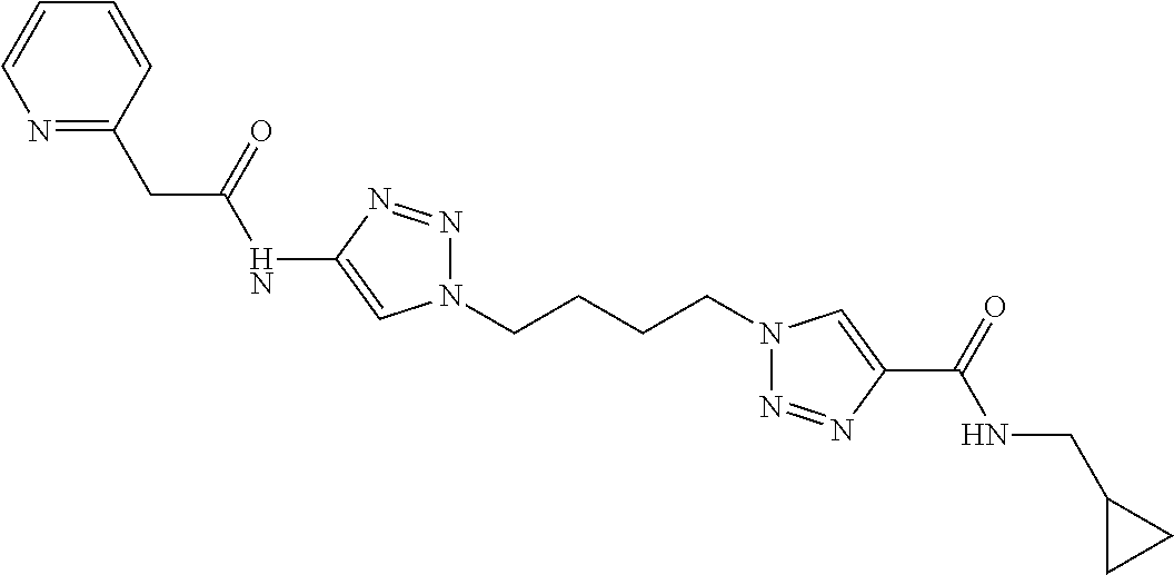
C1(NC(CC2=NC=CC=C2)=O)=CN(CCCCN2N=NC(C(=O)NCC3CC3)=C2)N=N1
